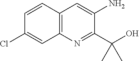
C12=C(N=C(C(O)(C)C)C(N)=C1)C=C(Cl)C=C2
